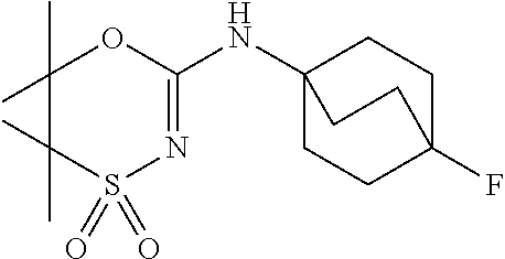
S1(=O)(=O)N=C(NC23CCC(F)(CC2)CC3)OC(C)(C)C1(C)C
